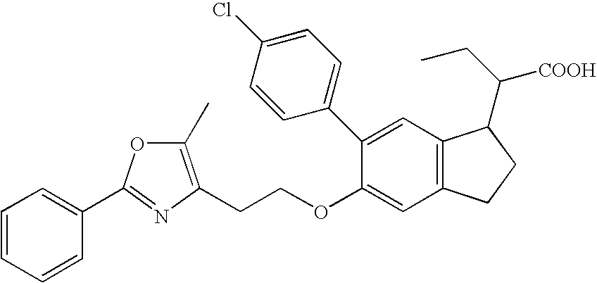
C1=CC=CC(C2=NC(CCOC3=CC4=C(C=C3C3=CC=C(Cl)C=C3)C(C(CC)[COOH])CC4)=C(C)O2)=C1
